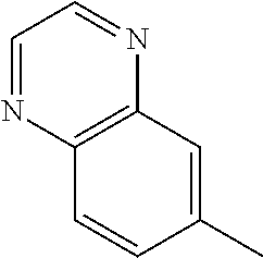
C1=NC2=C(N=C1)C=C(C)C=C2
